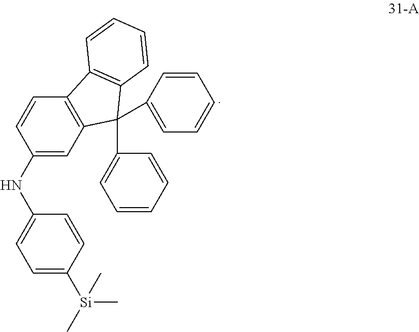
C1(NC2=CC=C([Si](C)(C)C)C=C2)=CC2=C(C=C1)C1=C(C2(C2=CC=CC=C2)C2=CC=CC=C2)C=CC=C1
